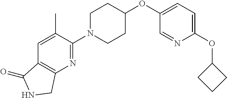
C1N(C2=NC3=C(C=C2C)C(=O)NC3)CCC(OC2=CC=C(OC3CCC3)N=C2)C1
